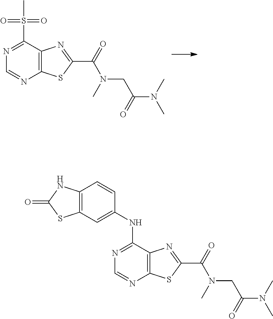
C12=C(C(S(=O)(C)=O)=NC=N1)N=C(C(=O)N(C)CC(N(C)C)=O)S2.C12=C(C(NC3=CC4=C(C=C3)NC(=O)S4)=NC=N1)N=C(C(=O)N(C)CC(N(C)C)=O)S2
